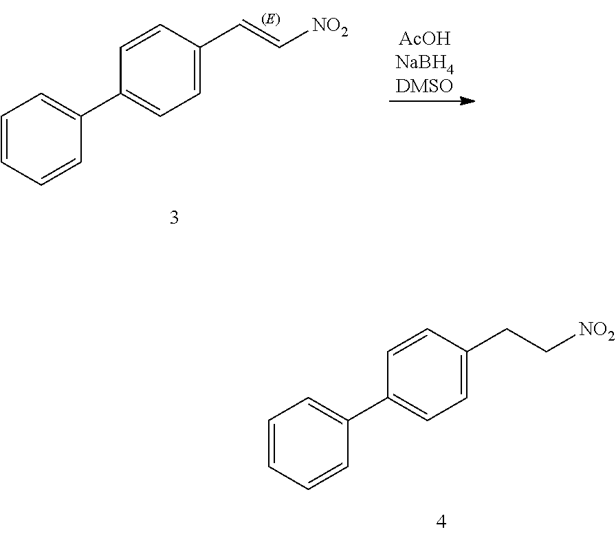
C1=CC=CC(C2=CC=C(CC[NO2])C=C2)=C1.[AcOHNaBH4DMSO].C1=CC=CC(C2=CC=C(C=C[NO2])C=C2)=C1
